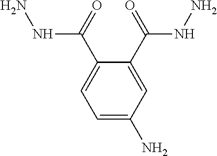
NNC(C1=CC=C(N)C=C1C(=O)NN)=O
